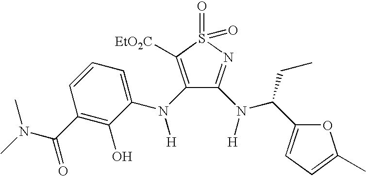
N(C(C1=C(O)C(N([H])C2=C([EtO2C])S(=O)(=O)N=C2N(C(CC)C2=CC=C(C)O2)[H])=CC=C1)=O)(C)C
